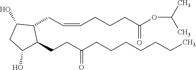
C1(O)C(CCC(CCCCCCC)=O)C(CC=CCCCC(OC(C)C)=O)C(O)C1
